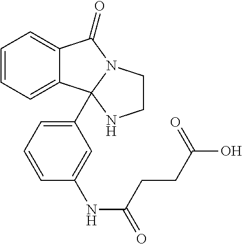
C12=CC=CC=C1C1(C3=CC=CC(NC(=O)CCC(O)=O)=C3)N(C2=O)CCN1
